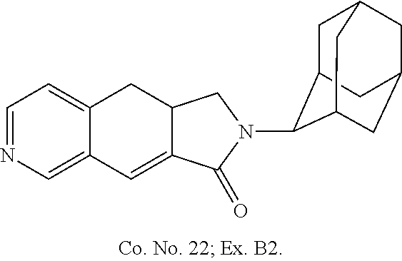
C12=CC=NC=C1C=C1C(C2)CN(C2C3CC4CC(CC2C4)C3)C1=O
